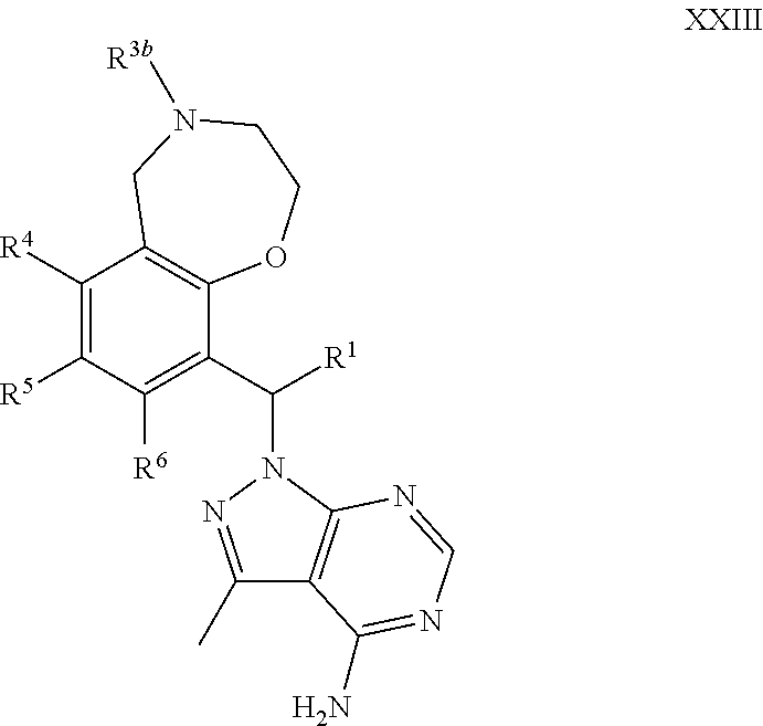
C1([R5])=C([R4])C2=C(C(C([R1])N3N=C(C)C4=C3N=CN=C4N)=C1[R6])OCCN([R3b])C2
